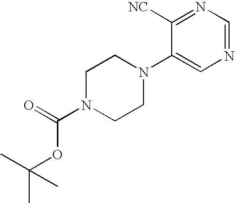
C1N(C(=O)OC(C)(C)C)CCN(C2=CN=CN=C2[NC])C1
